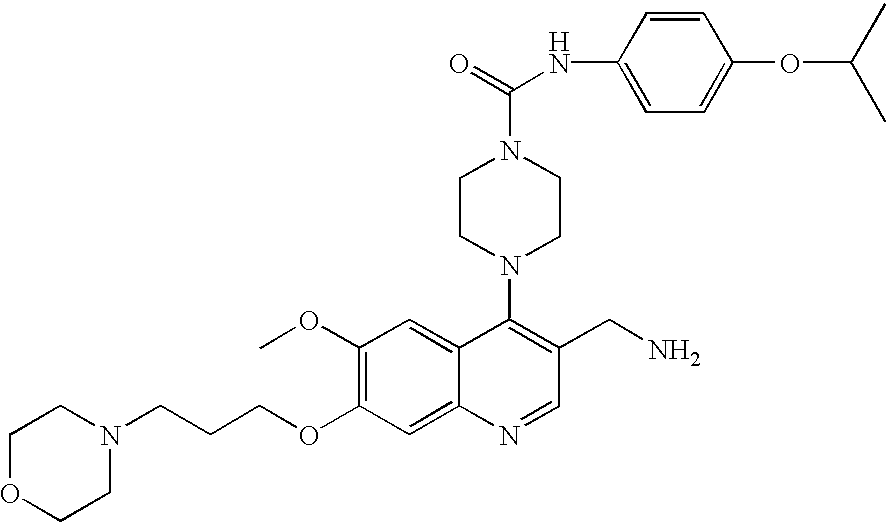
N1(CCCOC2=C(OC)C=C3C(=C2)N=CC(CN)=C3N2CCN(C(NC3=CC=C(OC(C)C)C=C3)=O)CC2)CCOCC1
